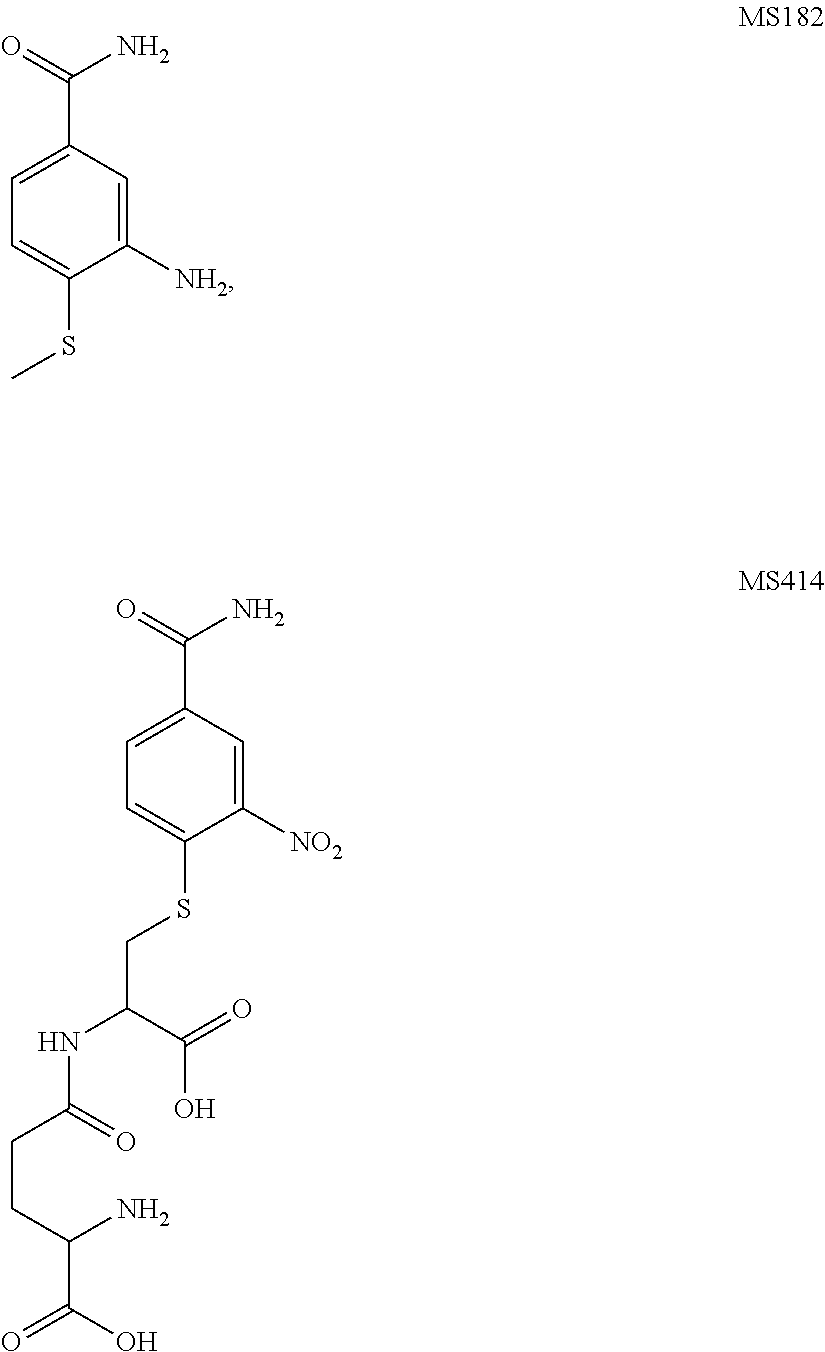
C1=C(C(=O)N)C=C([NH2])C(SC)=C1.C1=C(C(=O)N)C=C([NO2])C(SCC(NC(CCC(C(=O)O)N)=O)C(O)=O)=C1
